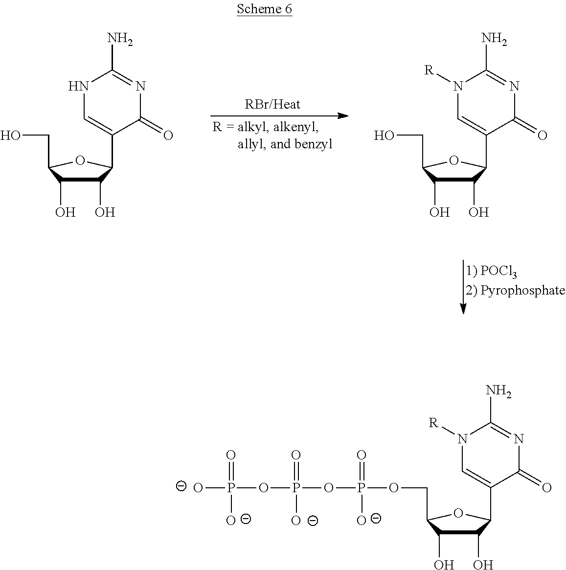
C1(O)C(O)C(CO)OC1C1=CNC(N)=NC1=O.C1(O)C(O)C(CO)OC1C1=CN([R])C(N)=NC1=O.O(P(OP(OP([O-])(=O)[O-])(=O)[O-])(=O)[O-])CC1C(O)C(O)C(C2=CN([R])C(N)=NC2=O)O1
